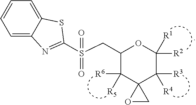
C1=C2C(=CC=C1)SC(S(CC1C([R5])([R6])C3(C([R4])([R3])C([R2])([R1])O1)OC3)(=O)=O)=N2
